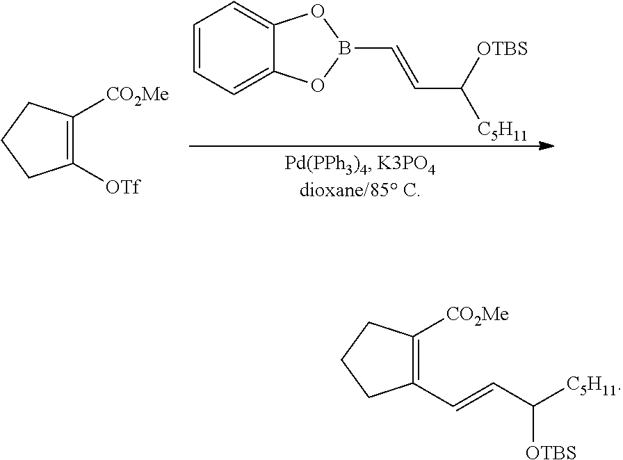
C1=CC=C2C(=C1)OB(C=CC([C5H11])[OTBS])O2.C1([OTf])=C([CO2Me])CCC1.C1(C=CC([C5H11])[OTBS])=C([CO2Me])CCC1
